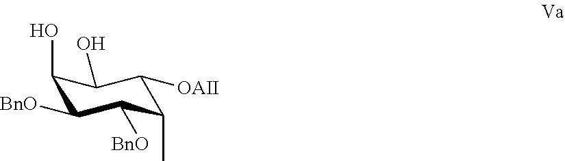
C1(O)C([BnO])C([BnO])C(C)C([OAII])C1O
